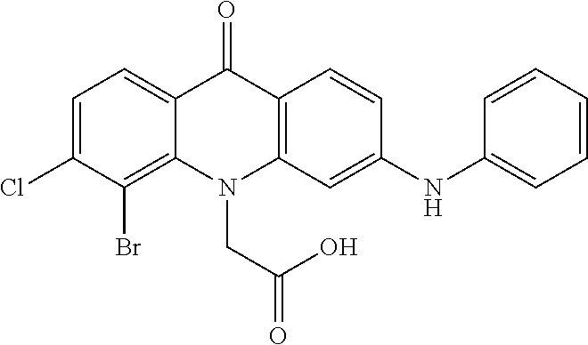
C12=CC=C(Cl)C(Br)=C1N(CC(O)=O)C1=C(C2=O)C=CC(NC2=CC=CC=C2)=C1
